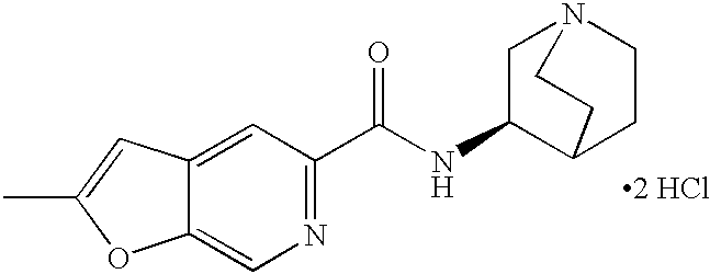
N1=C(C(NC2C3CCN(C2)CC3)=O)C=C2C(=C1)OC(C)=C2.[2 HCl]
